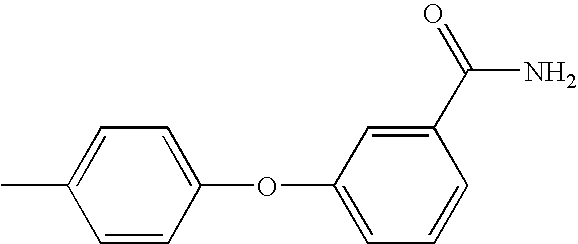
C1=CC(OC2=CC=CC(C(=O)N)=C2)=CC=C1C
